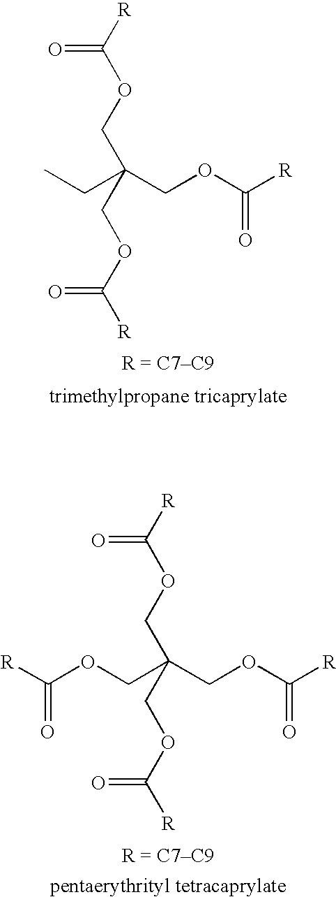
C(C(COC([R])=O)(COC([R])=O)COC([R])=O)C.C(C(COC([R])=O)(COC([R])=O)COC([R])=O)OC([R])=O
